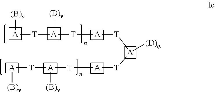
[A]([T][A]([T][A][T][A]([T][A][T][A]([T][A][(B)v])[(B)v])[(D)q])[(B)v])[(B)v]
